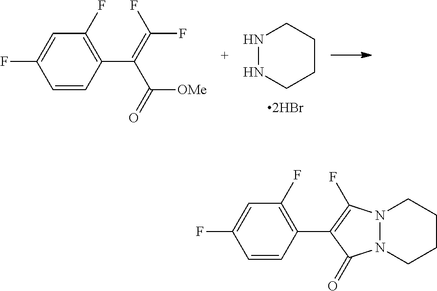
N1NCCCC1.C1=CC(C(=C(F)F)C(=O)[OMe])=C(F)C=C1F.N12N(CCCC1)C(=O)C(C1=C(F)C=C(F)C=C1)=C2F
